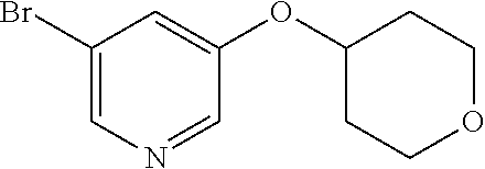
C1(Br)=CN=CC(OC2CCOCC2)=C1
